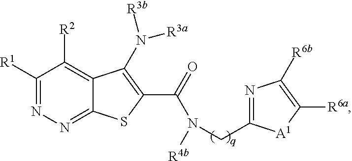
C1([R1])=NN=C2C(=C1[R2])C(N([R3a])[R3b])=C(C(N([R4b])CC1=NC([R6b])=C([R6a])[A1]1)=O)S2
